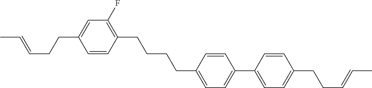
C1=CC(CCCCC2=CC=C(C3=CC=C(CCC=CC)C=C3)C=C2)=C(F)C=C1CCC=CC
